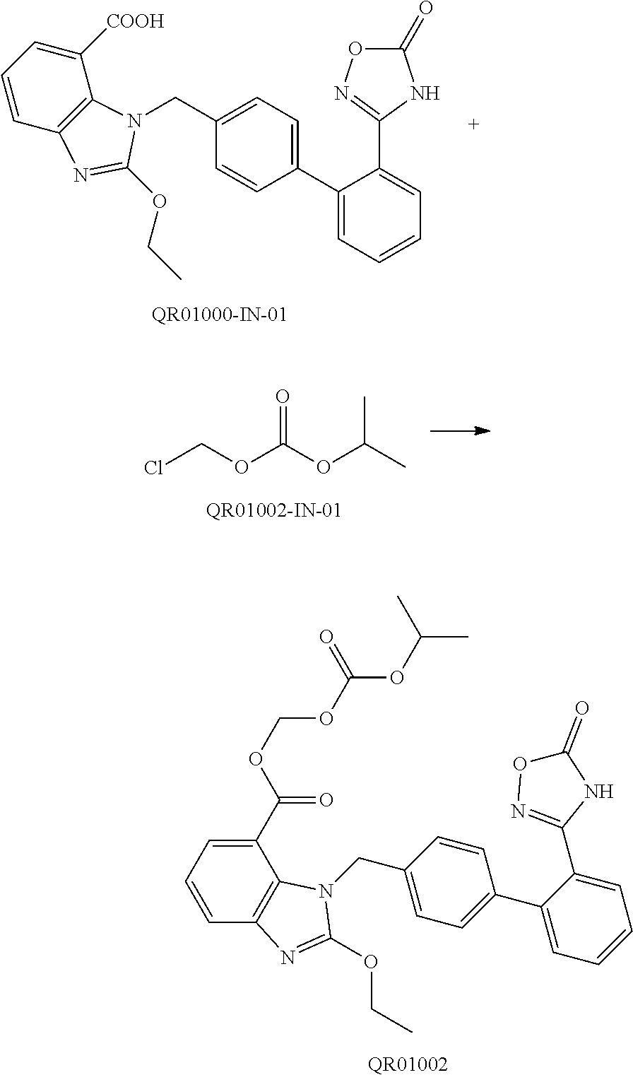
ClCOC(OC(C)C)=O.C1(C2=CC=C(CN3C4=C(C=CC=C4[COOH])N=C3OCC)C=C2)=CC=CC=C1C1=NOC(=O)N1.[QR01002].O=C(C1=CC=CC2=C1N(CC1=CC=C(C3=CC=CC=C3C3=NOC(=O)N3)C=C1)C(OCC)=N2)OCOC(=O)OC(C)C
